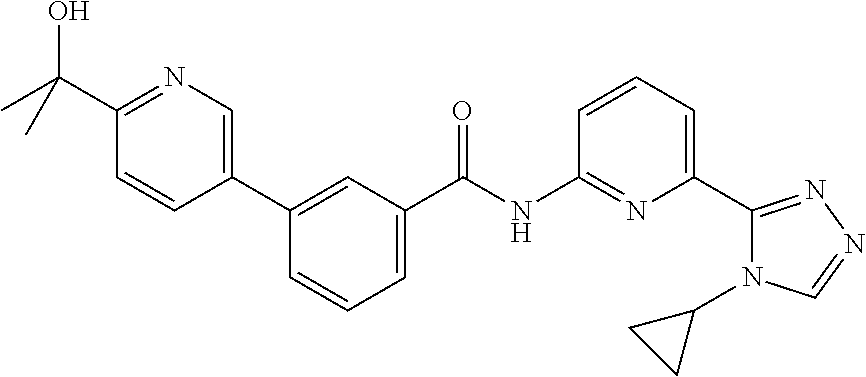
C1(C2=CN=C(C(C)(O)C)C=C2)=CC(C(NC2=NC(C3=NN=CN3C3CC3)=CC=C2)=O)=CC=C1
